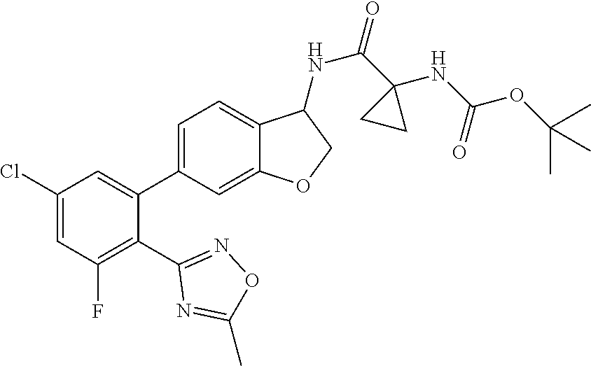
C1(Cl)=CC(F)=C(C2=NOC(C)=N2)C(C2=CC=C3C(=C2)OCC3NC(=O)C2(NC(OC(C)(C)C)=O)CC2)=C1
